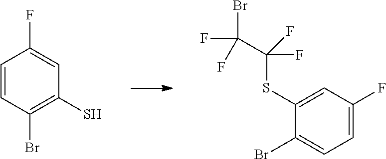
C1=CC(Br)=C(S)C=C1F.C1=C(F)C=C(SC(C(F)(Br)F)(F)F)C(Br)=C1
